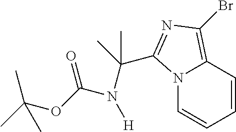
N12C=CC=CC1=C(Br)N=C2C(N(C(OC(C)(C)C)=O)[H])(C)C
